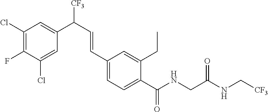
N(C(C1=CC=C(C=CC([CF3])C2=CC(Cl)=C(F)C(Cl)=C2)C=C1CC)=O)CC(=O)NC[CF3]
